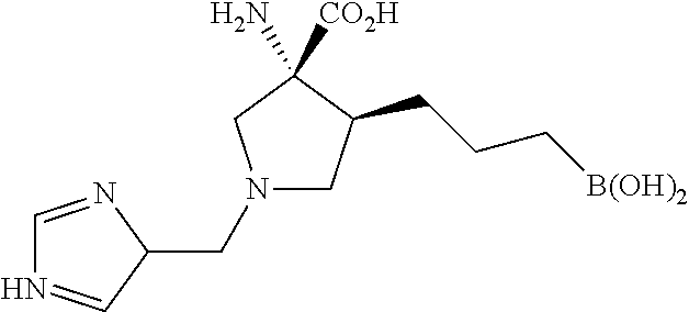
N1(CC2N=CN=C2)CC(CCC[B(OH)2])C([CO2H])(N)C1
